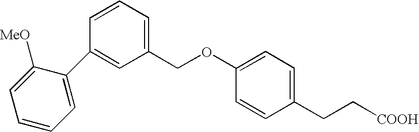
C1=C(C2=CC(COC3=CC=C(CC[COOH])C=C3)=CC=C2)C([MeO])=CC=C1
